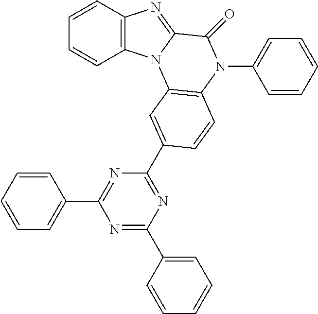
C1=CC2=C(C=C1)N1C(=N2)C(=O)N(C2=CC=CC=C2)C2=C1C=C(C1=NC(C3=CC=CC=C3)=NC(C3=CC=CC=C3)=N1)C=C2
